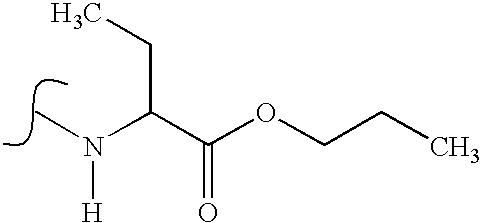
N(C)(C(C(OCCC)=O)CC)[H]
